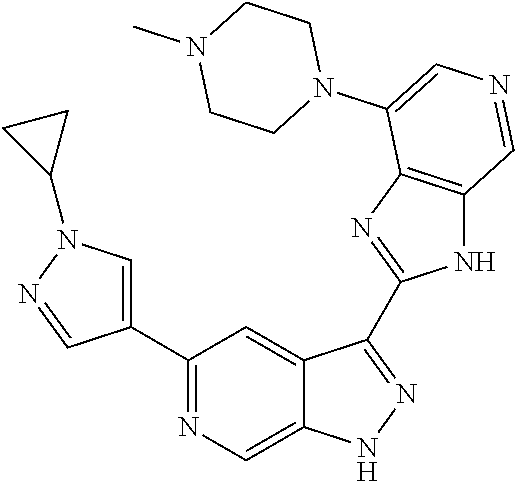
C1(C2=CN(C3CC3)N=C2)=NC=C2C(=C1)C(C1=NC3=C(N1)C=NC=C3N1CCN(C)CC1)=NN2
